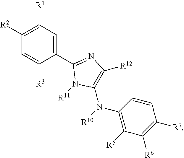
C1=C([R3])C(C2=NC([R12])=C(N(C3=C([R5])C([R6])=C([R7])C=C3)[R10])N2[R11])=CC([R1])=C1[R2]
